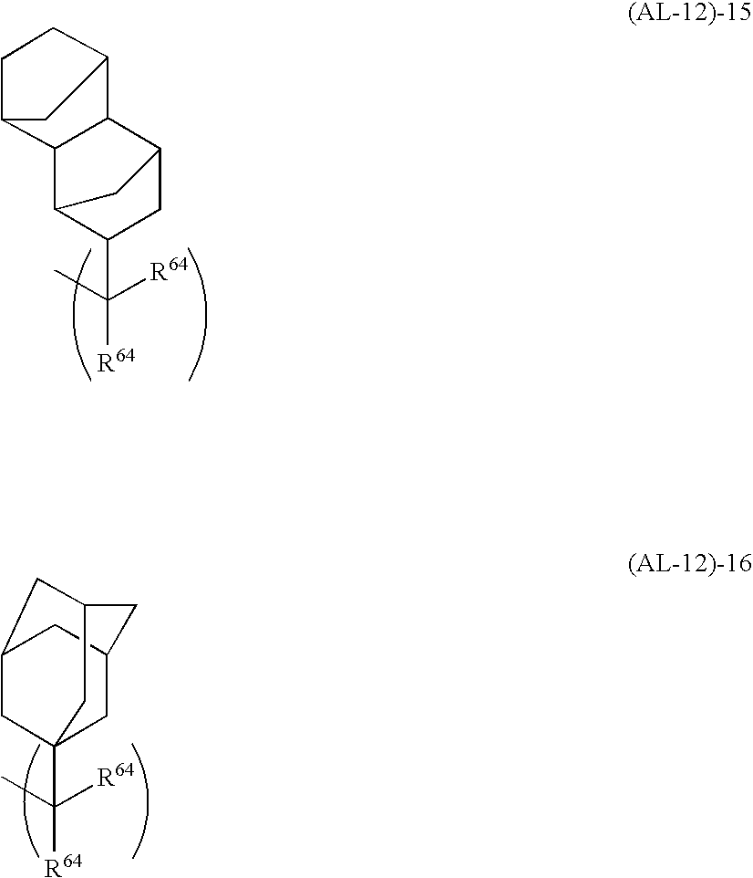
C([R64])(C)([R64])C1C2CC(C1)C1C3CCC(C21)C3.C([R64])([R64])(C12CC3CC(C1)CC(C2)C3)C
